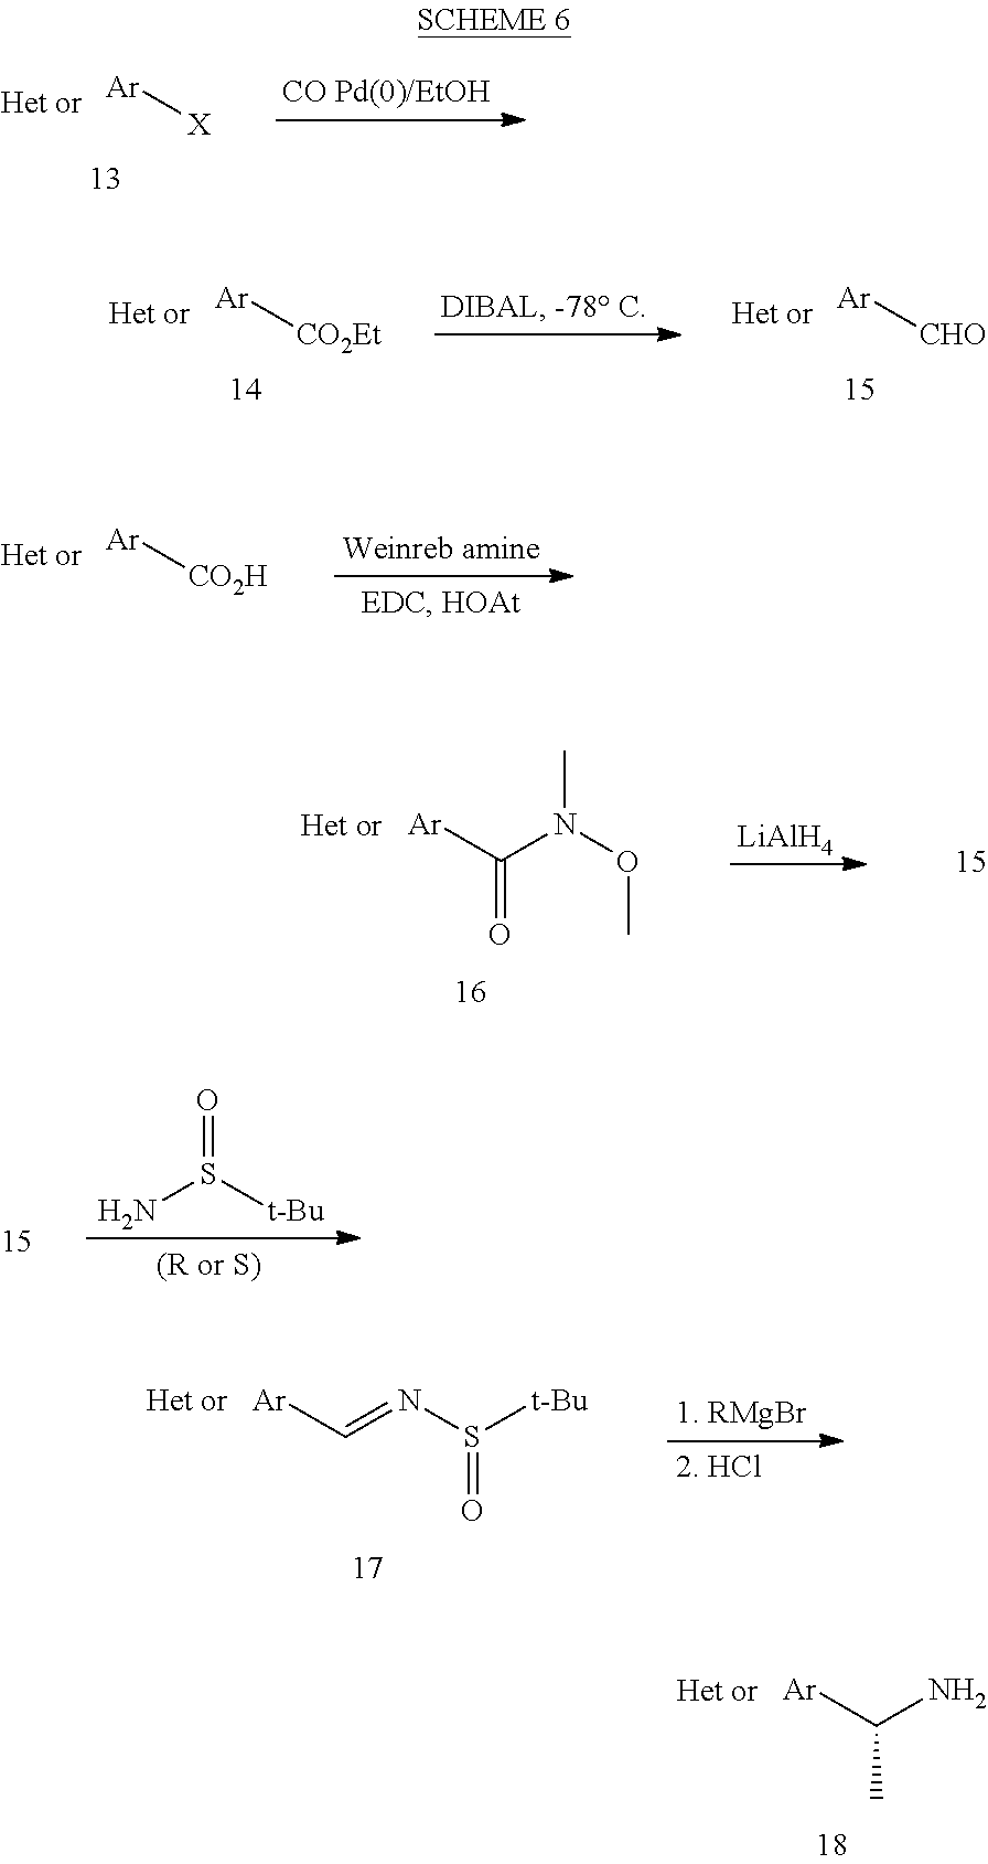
[Ar][X].[Ar][CO2Et].[Ar][CHO].[Ar][CO2H].[Ar]C(=O)N(C)OC.[LiAlH4].NS(=O)[t-Bu].[Ar]C=NS(=O)[t-Bu].[Ar]C(C)N
